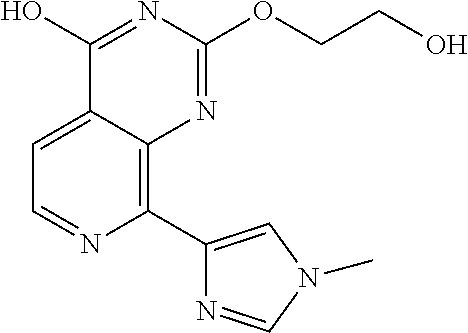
C1=C2C(=C(C3=CN(C)C=N3)N=C1)N=C(OCCO)N=C2O
